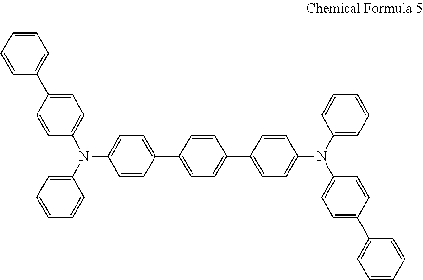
C1=CC(N(C2=CC=C(C3=CC=CC=C3)C=C2)C2=CC=CC=C2)=CC=C1C1=CC=C(C2=CC=C(N(C3=CC=C(C4=CC=CC=C4)C=C3)C3=CC=CC=C3)C=C2)C=C1
